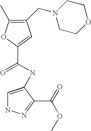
C(C1=CC(CN2CCOCC2)=C(C)O1)(NC1=CNN=C1C(=O)OC)=O
